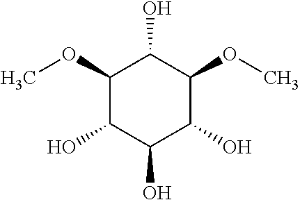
C1(OC)C(O)C(O)C(O)C(OC)C1O
